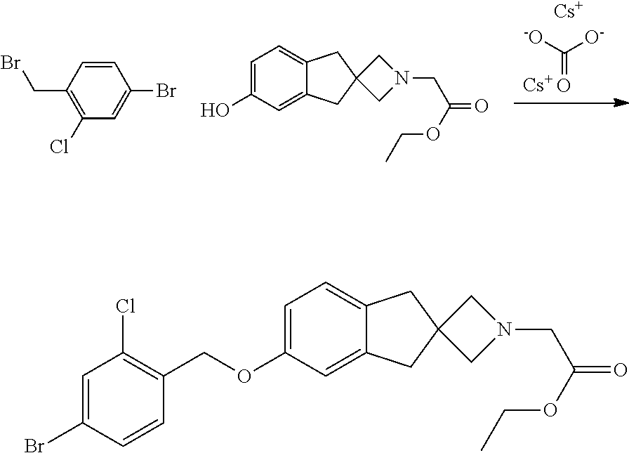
[-O]C([O-])=O.[Cs].[Cs].C1=CC(CBr)=C(Cl)C=C1Br.C1(O)=CC=C2C(=C1)CC1(C2)CN(CC(=O)OCC)C1.C1(OCC2=C(Cl)C=C(Br)C=C2)=CC=C2C(=C1)CC1(C2)CN(CC(=O)OCC)C1
